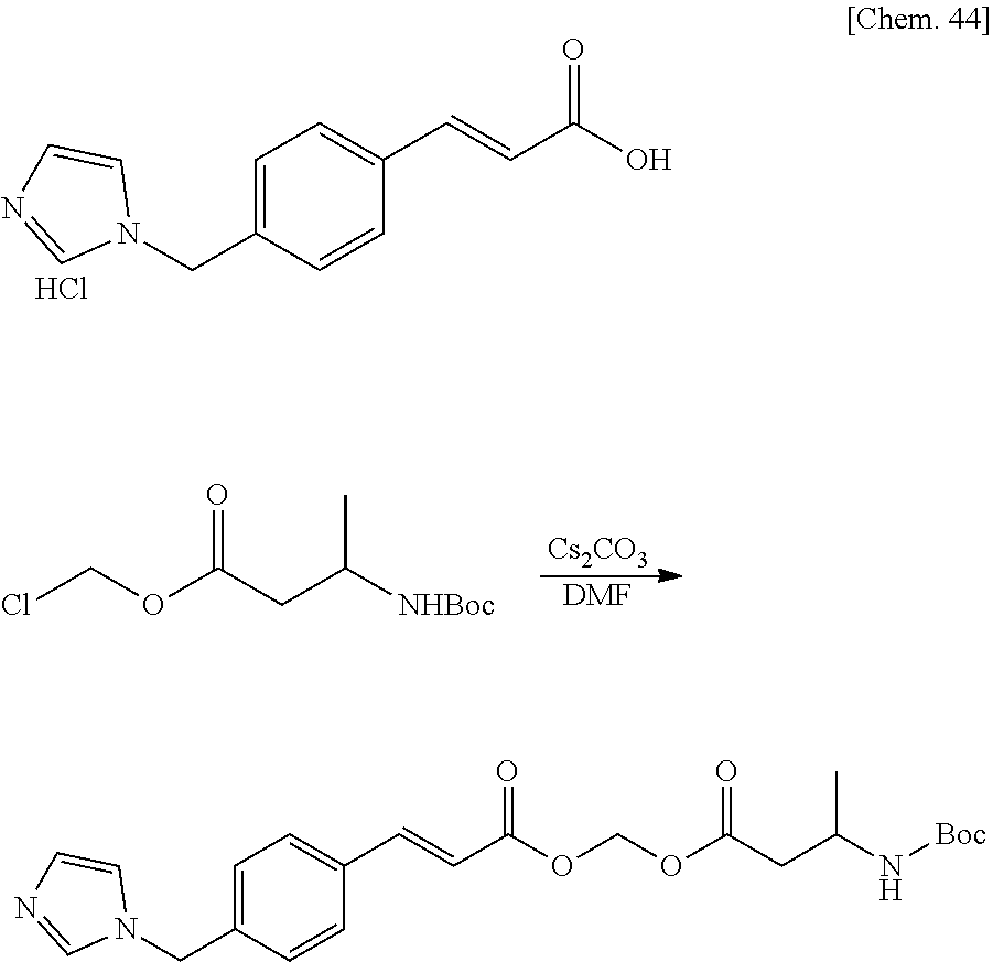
C1=C(CN2C=CN=C2)C=CC(C=CC(O)=O)=C1.Cl.C1=C(CN2C=CN=C2)C=CC(C=CC(=O)OCOC(CC(N[Boc])C)=O)=C1.ClCOC(CC([NHBoc])C)=O.[Cs2CO3].[DMF]
